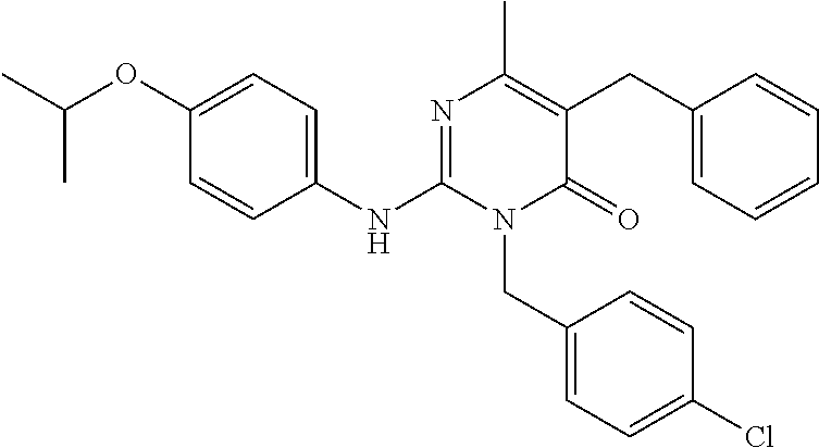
C1(NC2=NC(C)=C(CC3=CC=CC=C3)C(=O)N2CC2=CC=C(Cl)C=C2)=CC=C(OC(C)C)C=C1
